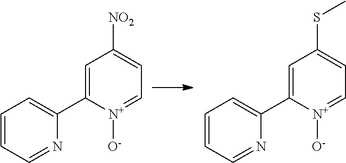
C1=CC=NC(C2=CC([NO2])=CC=[N+]2[O-])=C1.C1=CC=NC(C2=CC(SC)=CC=[N+]2[O-])=C1
